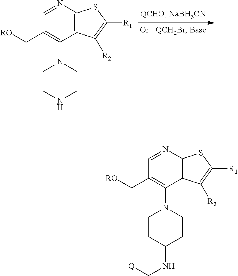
C1=NC2=C(C(N3CCNCC3)=C1C[RO])C([R2])=C([R1])S2.C1=NC2=C(C(N3CCC(NC[Q])CC3)=C1C[RO])C([R2])=C([R1])S2
